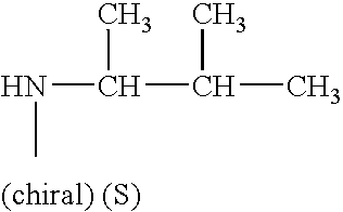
N(C)C(C(C)C)C
